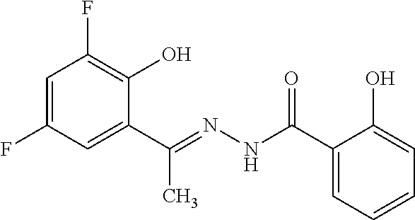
C1=C(F)C=C(C(=NNC(C2=CC=CC=C2O)=O)C)C(O)=C1F
